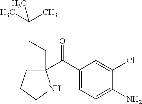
C1(C(C2=CC=C(N)C(Cl)=C2)=O)(CCC(C)(C)C)CCCN1
